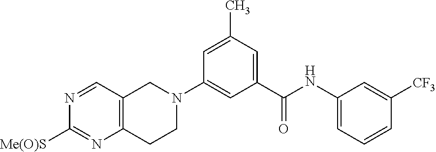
N1=CC2=C(N=C1[Me(O)S])CCN(C1=CC(C(NC3=CC=CC([CF3])=C3)=O)=CC(C)=C1)C2
